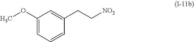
C1(OC)=CC=CC(CC[NO2])=C1
